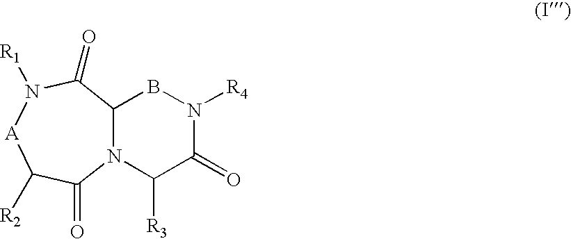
N12C(C(=O)N([R1])[A]C([R2])C1=O)BN([R4])C(=O)C2[R3]
